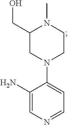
C1(CO)CN(C2=CC=NC=C2N)CCN1C
